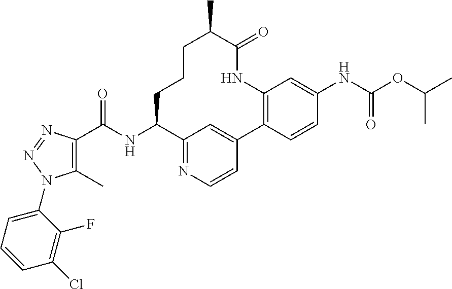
C1(C)=C(C(NC2C3=NC=CC(=C3)C3=C(NC(=O)C(C)CCC2)C=C(NC(OC(C)C)=O)C=C3)=O)N=NN1C1=CC=CC(Cl)=C1F
